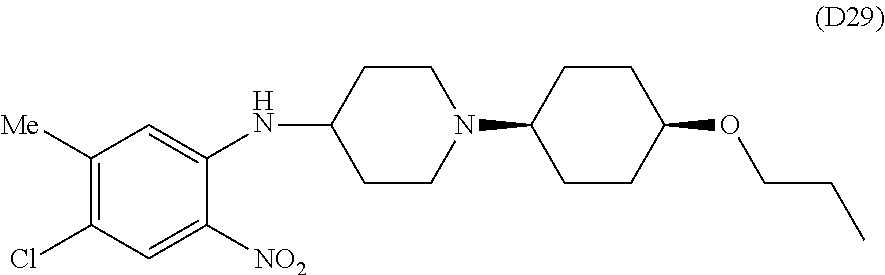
N(C1CCN(C2CCC(OCCC)CC2)CC1)C1=CC([Me])=C(Cl)C=C1[NO2]
